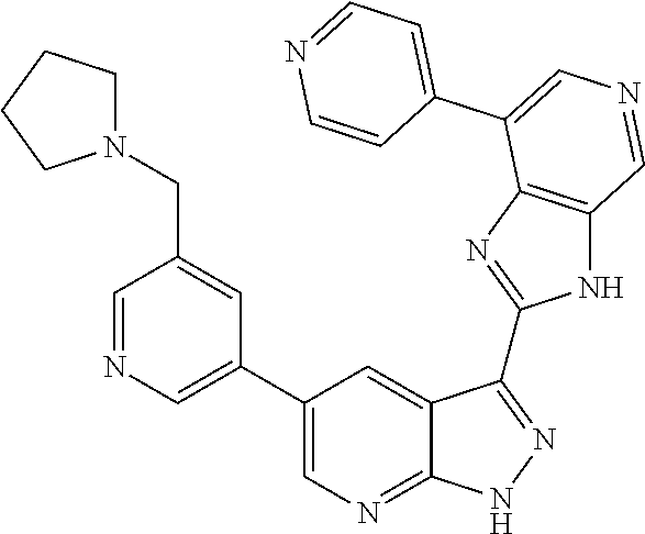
C1=NC=C(C2=CN=C3C(=C2)C(C2=NC4=C(N2)C=NC=C4C2=CC=NC=C2)=NN3)C=C1CN1CCCC1
